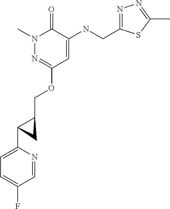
N1(C)N=C(OCC2CC2C2=CC=C(F)C=N2)C=C(NCC2=NN=C(C)S2)C1=O
